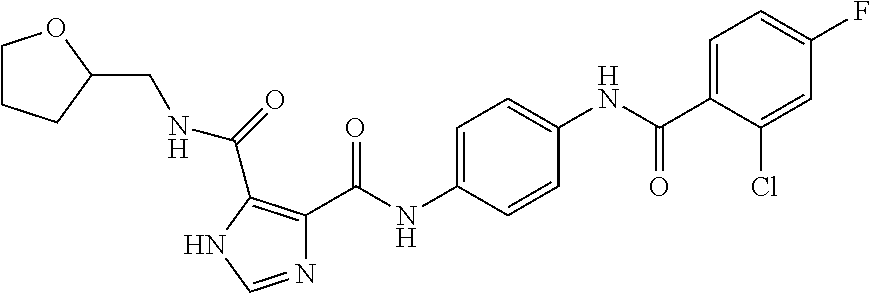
N1=CNC(C(=O)NCC2OCCC2)=C1C(NC1=CC=C(NC(C2=CC=C(F)C=C2Cl)=O)C=C1)=O
